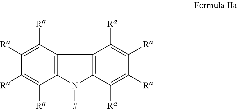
C12=C(N([#])C3=C1C([Ra])=C([Ra])C([Ra])=C3[Ra])C([Ra])=C([Ra])C([Ra])=C2[Ra]
